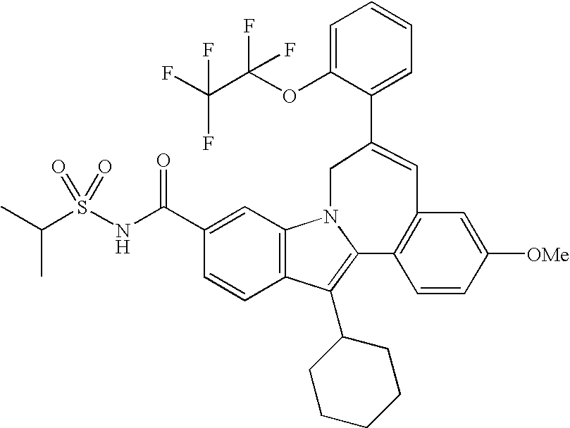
C1(C(NS(C(C)C)(=O)=O)=O)=CC2=C(C=C1)C(C1CCCCC1)=C1N2CC(C2=CC=CC=C2OC(C(F)(F)F)(F)F)=CC2=C1C=CC([OMe])=C2
